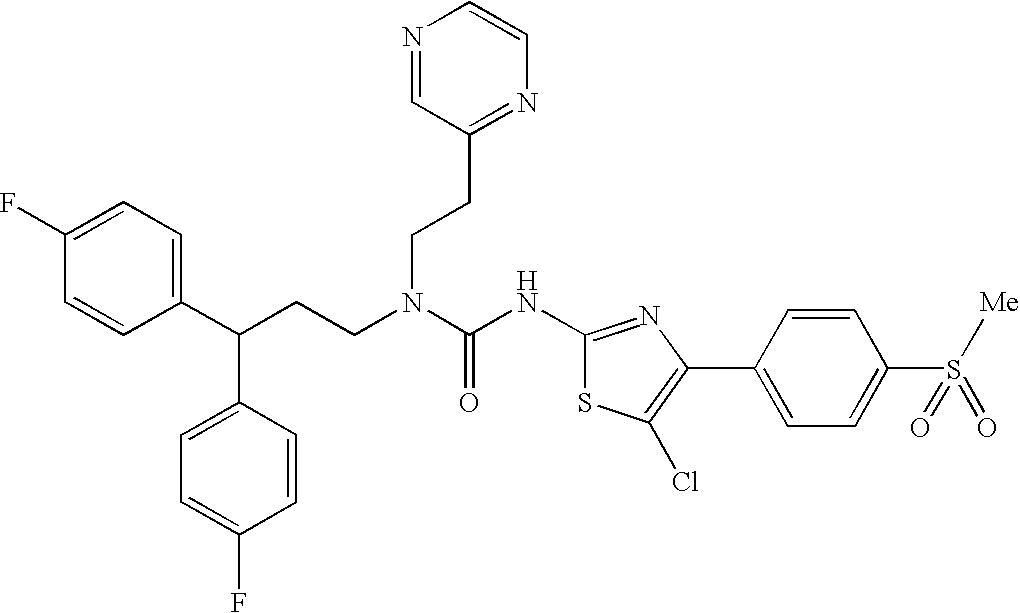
C1(C(CCN(C(NC2=NC(C3=CC=C(S(=O)([Me])=O)C=C3)=C(Cl)S2)=O)CCC2=NC=CN=C2)C2=CC=C(F)C=C2)=CC=C(F)C=C1
